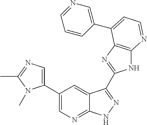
C1(C2=CN=C3C(=C2)C(C2=NC4=C(N2)N=CC=C4C2=CN=CC=C2)=NN3)=CN=C(C)N1C
